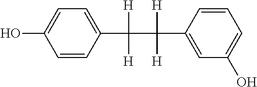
C1=CC(C([H])([H])C([H])(C2=CC(O)=CC=C2)[H])=CC=C1O
